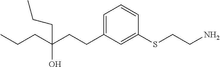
C(CCC1=CC=CC(SCCN)=C1)(CCC)(O)CCC
